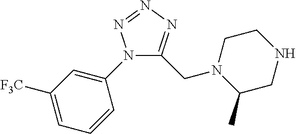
N1(C2=CC([F3C])=CC=C2)C(CN2C(C)CNCC2)=NN=N1
